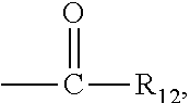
CC([R12])=O
